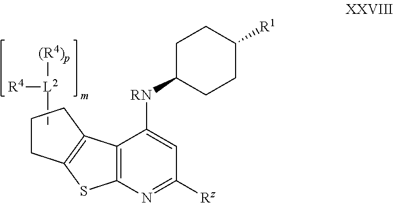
C[L2]([R4])[(R4)p].C1([RN]C2=CC([Rz])=NC3=C2C2=C(CCC2)S3)CCC([R1])CC1
